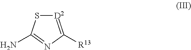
[D2]1=C([R13])N=C(N)S1
